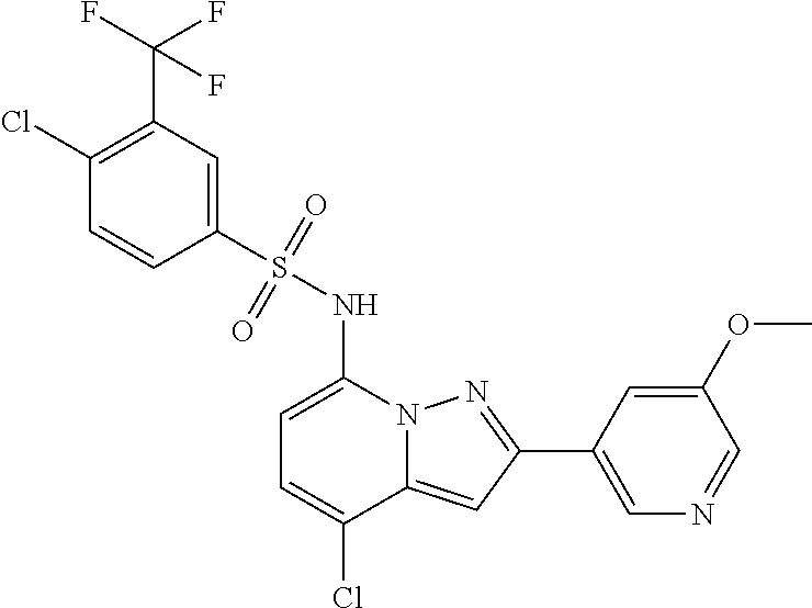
C1(C2=NN3C(=C2)C(Cl)=CC=C3NS(=O)(=O)C2=CC(C(F)(F)F)=C(Cl)C=C2)=CN=CC(OC)=C1
